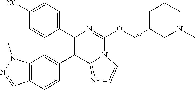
C1([NC])=CC=C(C2=C(C3=CC4=C(C=C3)C=NN4C)C3=NC=CN3C(OCC3CN(C)CCC3)=N2)C=C1
